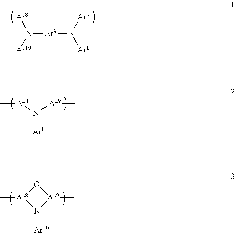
N([Ar9]N([Ar10])[Ar9]C)([Ar8]C)[Ar10].N([Ar8]C)([Ar10])[Ar9]C.O1[Ar8](C)N([Ar10])[Ar9]1C
